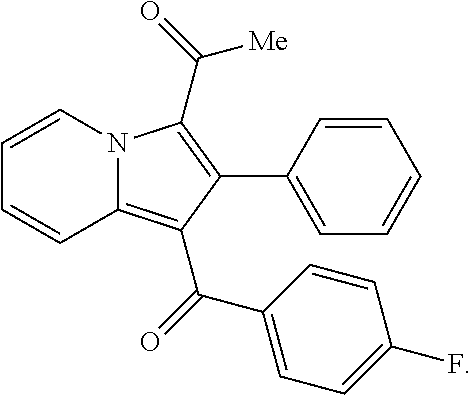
C1=CN2C(=C(C(=O)C3=CC=C(F)C=C3)C(C3=CC=CC=C3)=C2C(=O)[Me])C=C1
